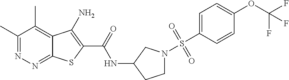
C1(C)=NN=C2C(=C1C)C(N)=C(C(=O)NC1CCN(S(=O)(C3=CC=C(OC(F)(F)F)C=C3)=O)C1)S2
